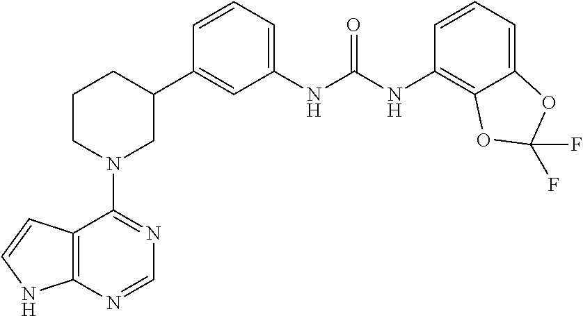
C12=C(N=CN=C1N1CC(C3=CC(NC(NC4=C5C(=CC=C4)OC(F)(F)O5)=O)=CC=C3)CCC1)NC=C2
